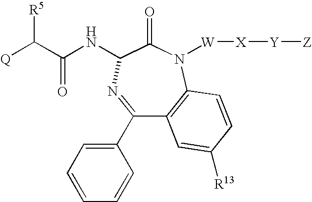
C1(C2=CC=CC=C2)=NC(NC(C([Q])[R5])=O)C(=O)N([W][X][Y][Z])C2=C1C=C([R13])C=C2
